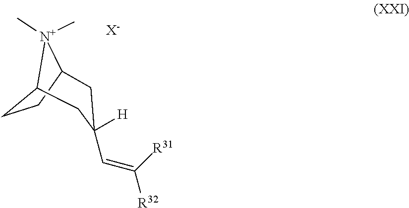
C12CCC([N+]1(C)C)CC(C=C([R31])[R32])([H])C2.[X-]
